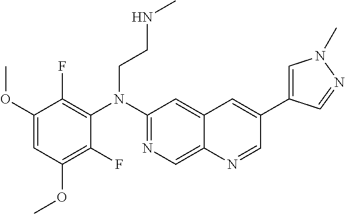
C1(OC)=CC(OC)=C(F)C(N(C2=NC=C3C(=C2)C=C(C2=CN(C)N=C2)C=N3)CCNC)=C1F
